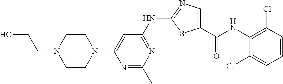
C1(C(=O)NC2=C(Cl)C=CC=C2Cl)=CN=C(NC2=NC(C)=NC(N3CCN(CCO)CC3)=C2)S1
